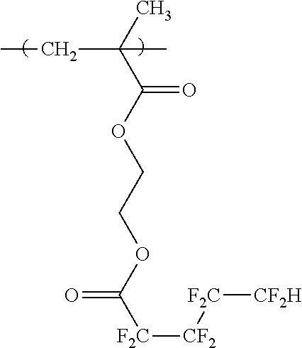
CC(C(OCCOC([F2C][CF2][F2C][CF2H])=O)=O)(CC)C
